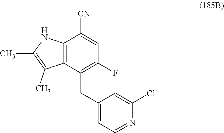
C12=C(C(CC3=CC=NC(Cl)=C3)=C(F)C=C1[CN])C(C)=C(C)N2
